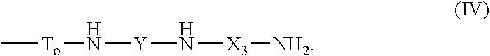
C[To]N[Y]N[X3][NH2]
